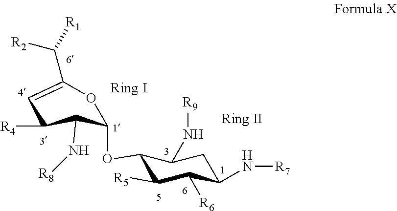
C1(OC2C(N[R8])C([R4])C=C(C([R2])[R1])O2)C([R5])C([R6])C(N[R7])CC1N[R9]
